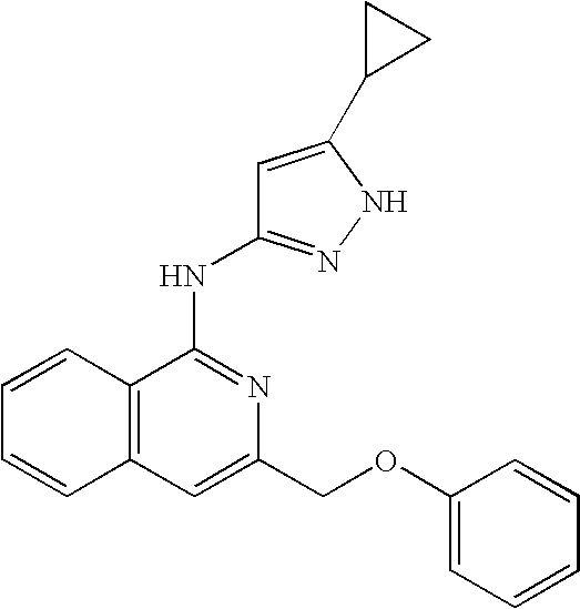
N(C1=NC(COC2=CC=CC=C2)=CC2=C1C=CC=C2)C1=NNC(C2CC2)=C1
